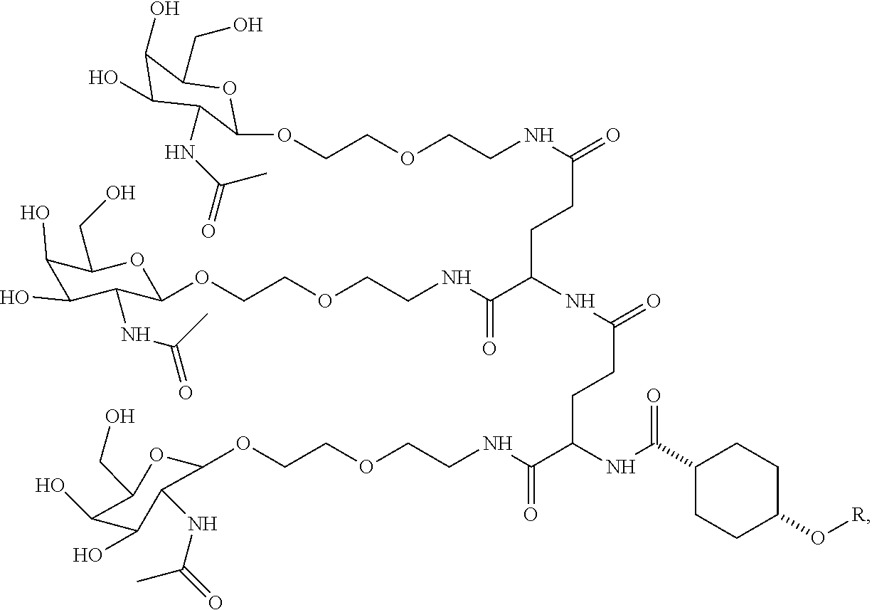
C1(O)C(O)C(NC(=O)C)C(OCCOCCNC(=O)CCC(NC(=O)CCC(C(NCCOCCOC2OC(CO)C(O)C(O)C2NC(=O)C)=O)NC(C2CCC(O[R])CC2)=O)C(NCCOCCOC2C(NC(C)=O)C(O)C(O)C(CO)O2)=O)OC1CO
